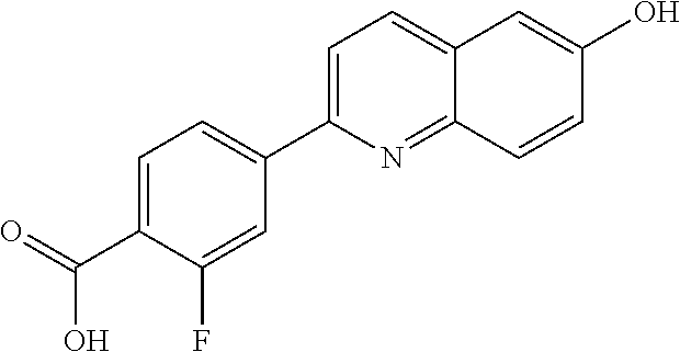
C1=C(C2=CC=C(C(=O)O)C(F)=C2)N=C2C(=C1)C=C(O)C=C2
